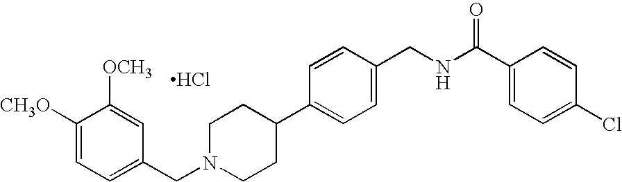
C1([CH3O])=CC=C(CN2CCC(C3=CC=C(CNC(C4=CC=C(Cl)C=C4)=O)C=C3)CC2)C=C1[OCH3].Cl
